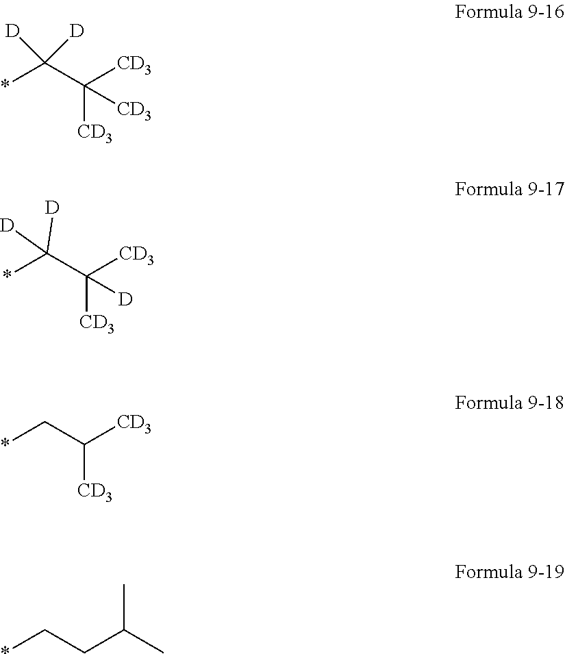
C(C([CD3])([CD3])[CD3])(*)([D])[D].C(C([CD3])([CD3])[D])(*)([D])[D].*CC([CD3])[CD3].*CCC(C)C
